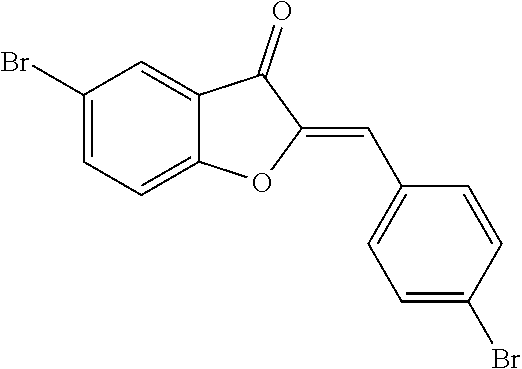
C1(Br)=CC=C2C(=C1)C(=O)C(=CC1=CC=C(Br)C=C1)O2
